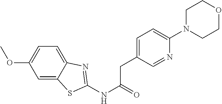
C1=C2C(=CC=C1OC)N=C(NC(CC1=CC=C(N3CCOCC3)N=C1)=O)S2
